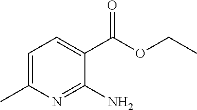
C1=C(C)N=C(N)C(C(OCC)=O)=C1
